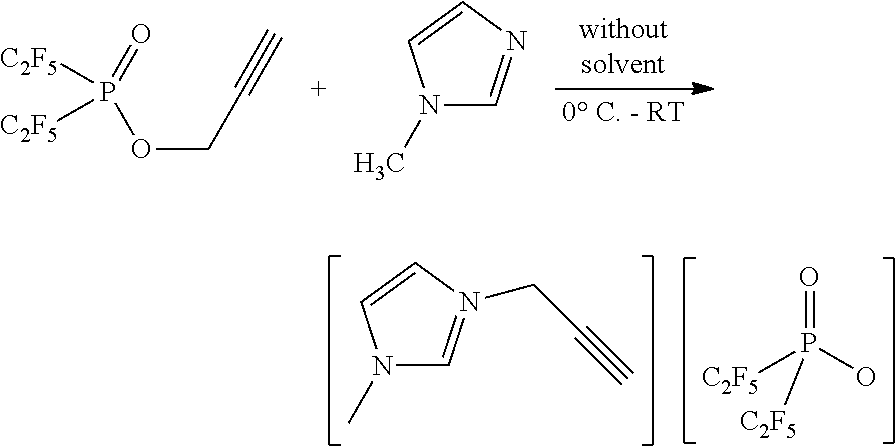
N1(C)C=N(CC#C)C=C1.O=P(O)([C2F5])[C2F5].O(CC#C)P(=O)([C2F5])[C2F5].N1(C)C=NC=C1
